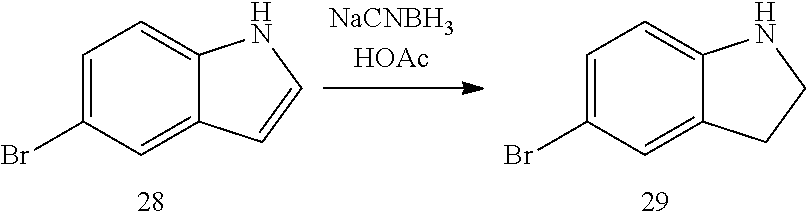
C1=C(Br)C=C2C(=C1)NC=C2.C1=C(Br)C=C2C(=C1)NCC2
